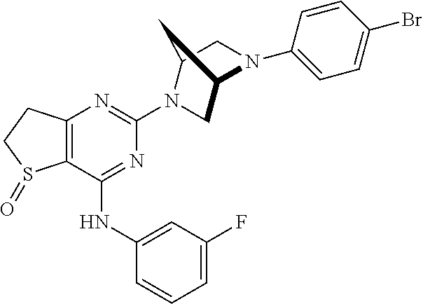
C12=C(C(NC3=CC(F)=CC=C3)=NC(N3C4CN(C5=CC=C(Br)C=C5)C(C3)C4)=N1)S(=O)CC2
